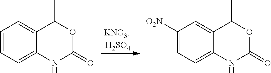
C1=CC=C2C(=C1)C(C)OC(=O)N2.C1([O2N])=CC=C2C(=C1)C(C)OC(=O)N2
